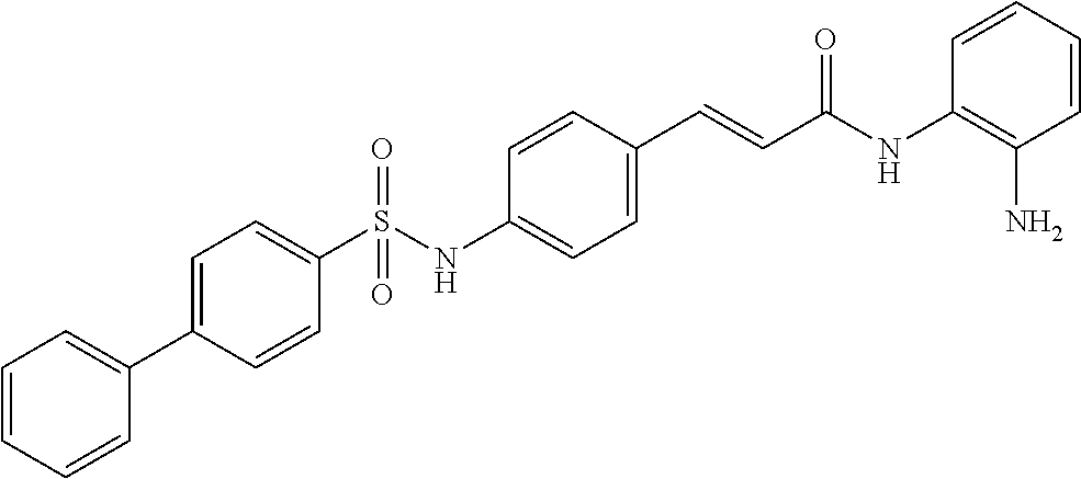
C1=C(C2=CC=CC=C2)C=CC(S(NC2=CC=C(C=CC(NC3=C(N)C=CC=C3)=O)C=C2)(=O)=O)=C1
